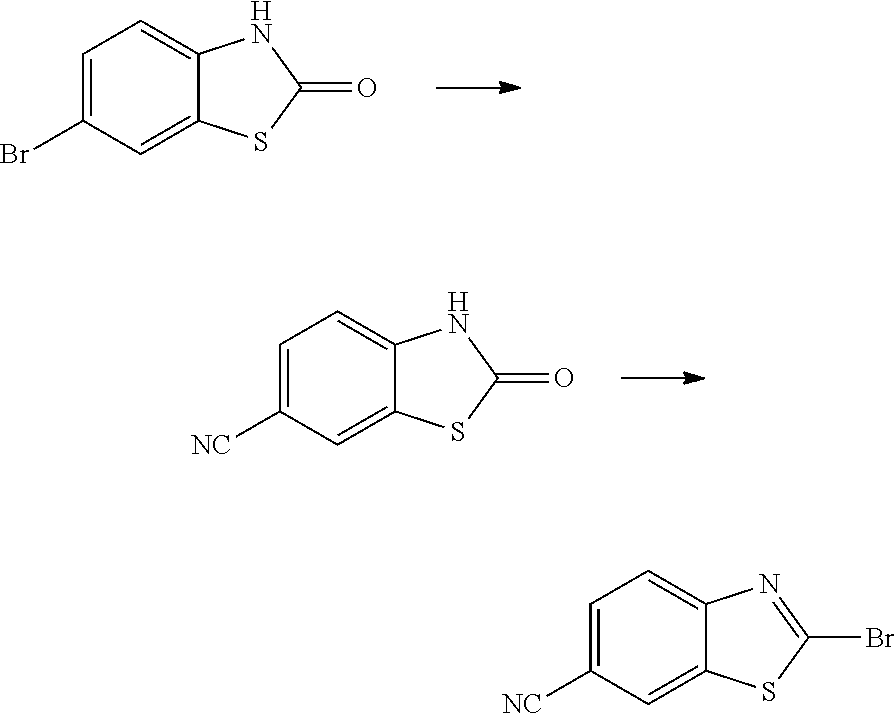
C1=C(Br)C=C2C(=C1)NC(=O)S2.C1=C([NC])C=C2C(=C1)NC(=O)S2.C1=C([NC])C=C2C(=C1)N=C(Br)S2
